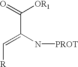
C(C(=O)[OR1])(N[PROT])=C[R]
